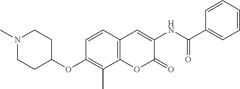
N1(C)CCC(OC2=C(C)C3=C(C=C2)C=C(NC(=O)C2=CC=CC=C2)C(=O)O3)CC1
